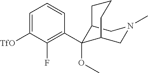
C12C(OC)(C3=C(F)C([TfO])=CC=C3)C(CN(C)C1)CCC2
